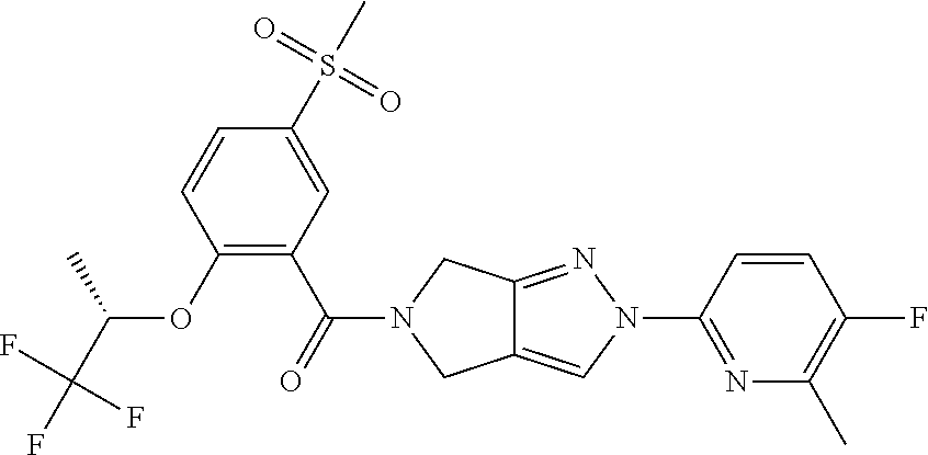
C1=CC(N2C=C3C(=N2)CN(C(C2=C(OC(C(F)(F)F)C)C=CC(S(C)(=O)=O)=C2)=O)C3)=NC(C)=C1F
